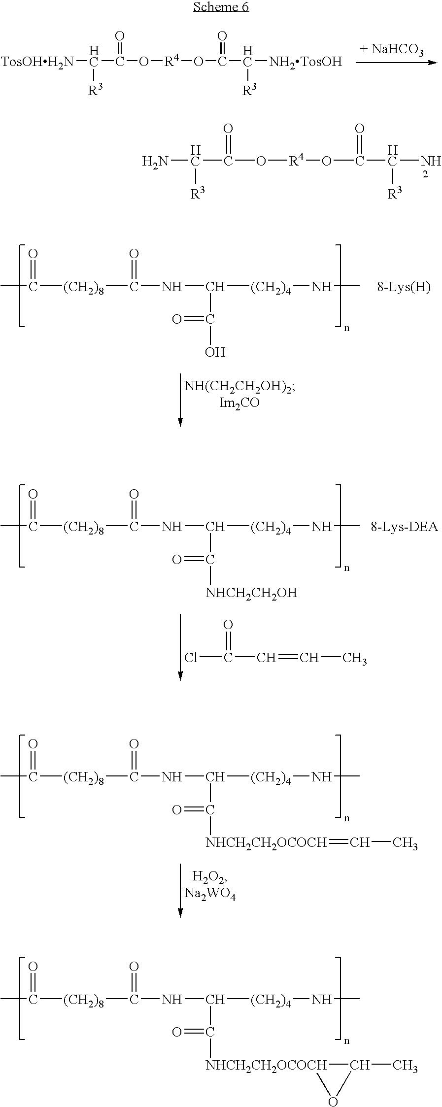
C([(CH2)4]NC)(C(O)=O)NC([(CH2)8]C(C)=O)=O.[8-Lys(H)].[TosOHH2N]C(C(O[R4]OC(C([NH2TosOH])[R3])=O)=O)[R3].C([(CH2)4]NC)(C([NHCH2CH2OCOCH]=CC)=O)NC([(CH2)8]C(C)=O)=O.C([(CH2)4]NC)(C([NHCH2CH2OCOCH]1C(C)O1)=O)NC([(CH2)8]C(C)=O)=O.C([(CH2)4]NC)(C([NHCH2CH2OH])=O)NC([(CH2)8]C(C)=O)=O.[8-Lys-DEA].ClC(C=CC)=O.NC(C(O[R4]OC(C(N)[R3])=O)=O)[R3]
